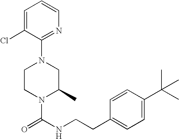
N1(C(NCCC2=CC=C(C(C)(C)C)C=C2)=O)C(C)CN(C2=NC=CC=C2Cl)CC1
